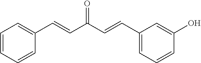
C1=CC=CC(C=CC(C=CC2=CC=CC(O)=C2)=O)=C1
